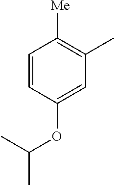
C1=CC(OC(C)C)=CC(C)=C1[Me]
